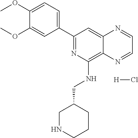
C1(C2=CC=C(OC)C(OC)=C2)=NC(NCC2CNCCC2)=C2C(=C1)N=CC=N2.[H]Cl
